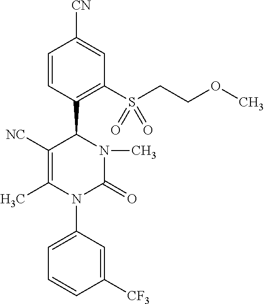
C1=CC(C2C([NC])=C(C)N(C3=CC=CC([CF3])=C3)C(=O)N2C)=C(S(CCOC)(=O)=O)C=C1[CN]
